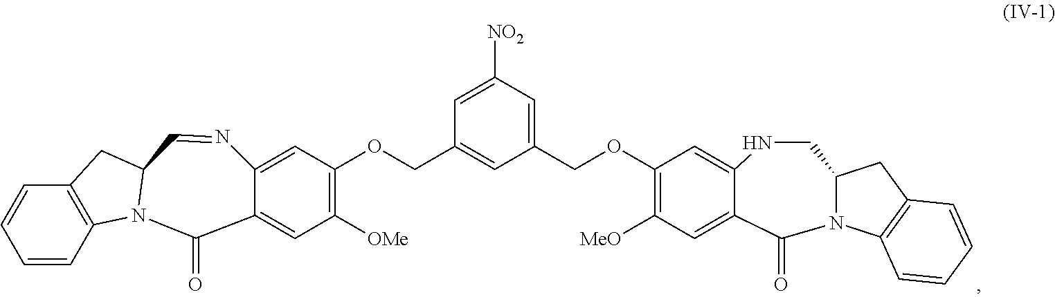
C12N(C3=C(C1)C=CC=C3)C(=O)C1=CC([MeO])=C(OCC3=CC([NO2])=CC(COC4=C([OMe])C=C5C(=C4)N=CC4N(C6=C(C=CC=C6)C4)C5=O)=C3)C=C1NC2
